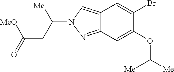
C12=CN(C([Me])CC(=O)[MeO])N=C1C=C(OC([Me])[Me])C(Br)=C2
